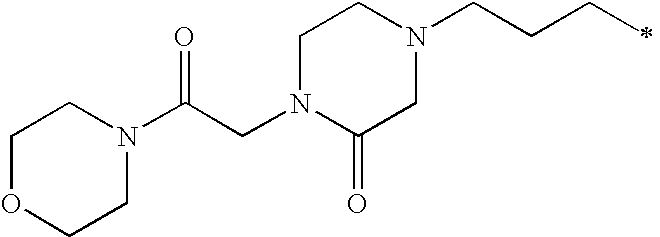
C1N(CC(N2CCOCC2)=O)C(=O)CN(CCCC)C1
